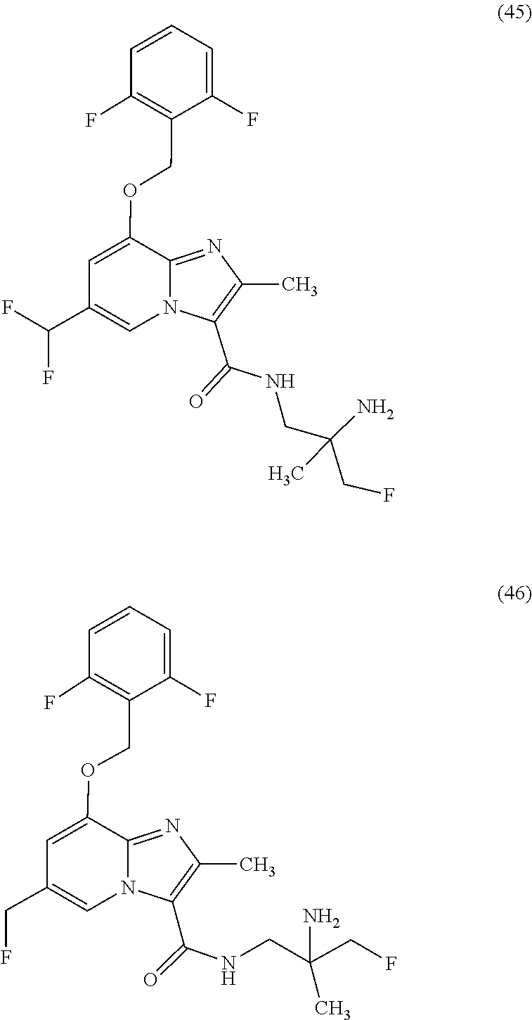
CC(CF)(CNC(C1=C(C)N=C2N1C=C(C(F)F)C=C2OCC1=C(F)C=CC=C1F)=O)N.C1=C(OCC2=C(F)C=CC=C2F)C2=NC(C)=C(C(NCC(N)(CF)C)=O)N2C=C1CF
